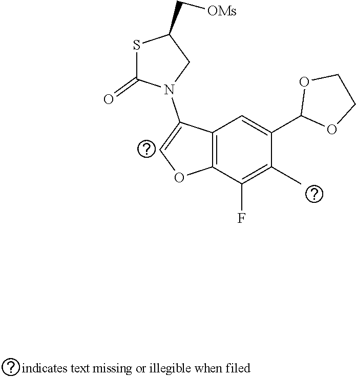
S1C(=O)N(C2=COC3=C2C=C(C2OCCO2)C(C)=C3F)CC1C[OMs]
